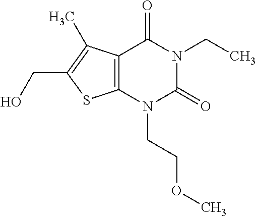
C12=C(N(CCOC)C(=O)N(CC)C1=O)SC(CO)=C2C
